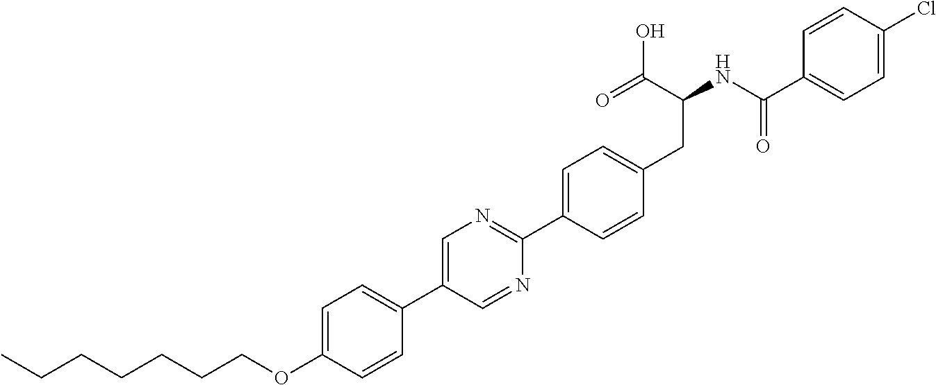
C(OC1=CC=C(C2=CN=C(C3=CC=C(CC(NC(C4=CC=C(Cl)C=C4)=O)C(O)=O)C=C3)N=C2)C=C1)CCCCCC
